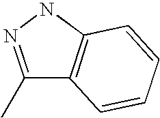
C1(C)=NNC2=C1C=CC=C2
